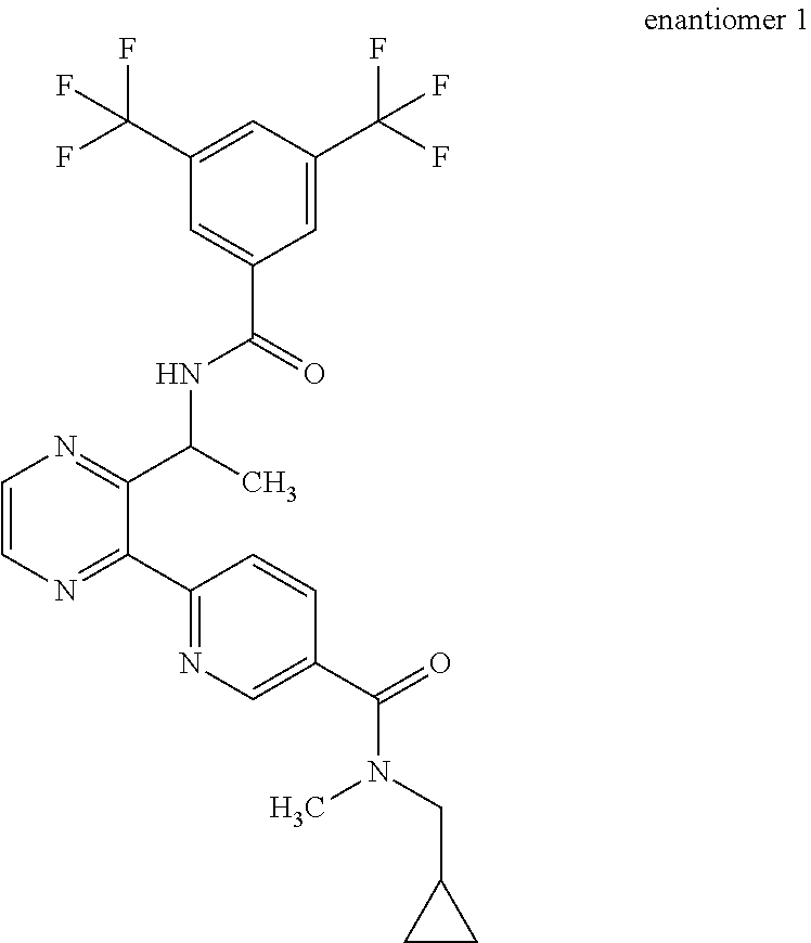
C1(C(F)(F)F)=CC(C(F)(F)F)=CC(C(NC(C)C2=NC=CN=C2C2=NC=C(C(N(CC3CC3)C)=O)C=C2)=O)=C1
